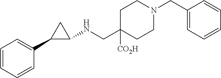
C1=CC=CC(C2C(NCC3([CO2H])CCN(CC4=CC=CC=C4)CC3)C2)=C1
